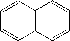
C1=CC2=C(C=C1)C=CC=C2
